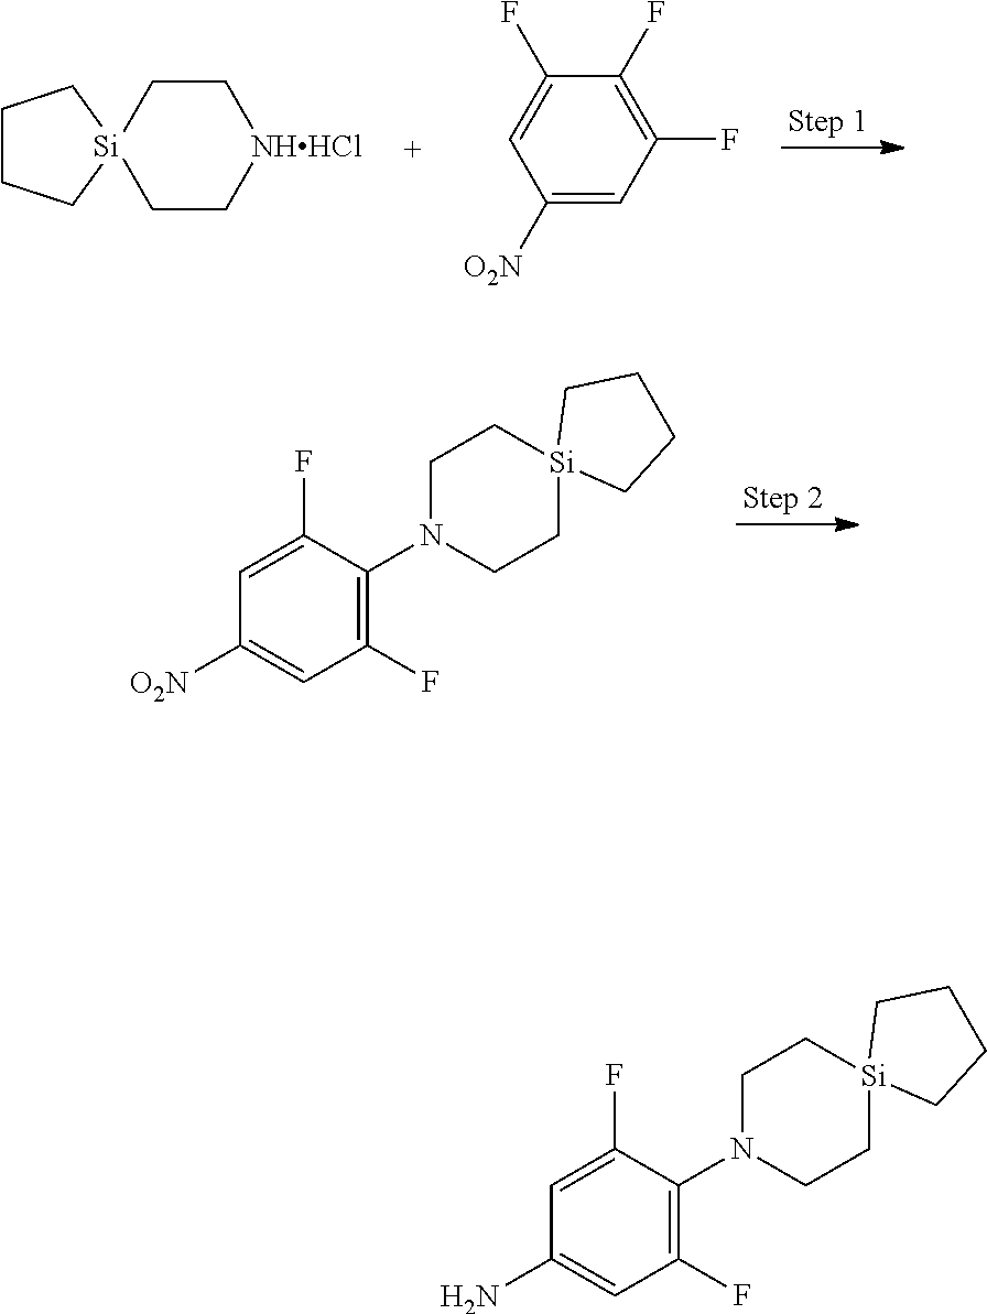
C1C[Si]2(CC[NHHCl]1)CCCC2.C1(F)=CC([O2N])=CC(F)=C1F.C1(F)=CC([O2N])=CC(F)=C1N1CC[Si]2(CC1)CCCC2.C1(F)=CC(N)=CC(F)=C1N1CC[Si]2(CC1)CCCC2
